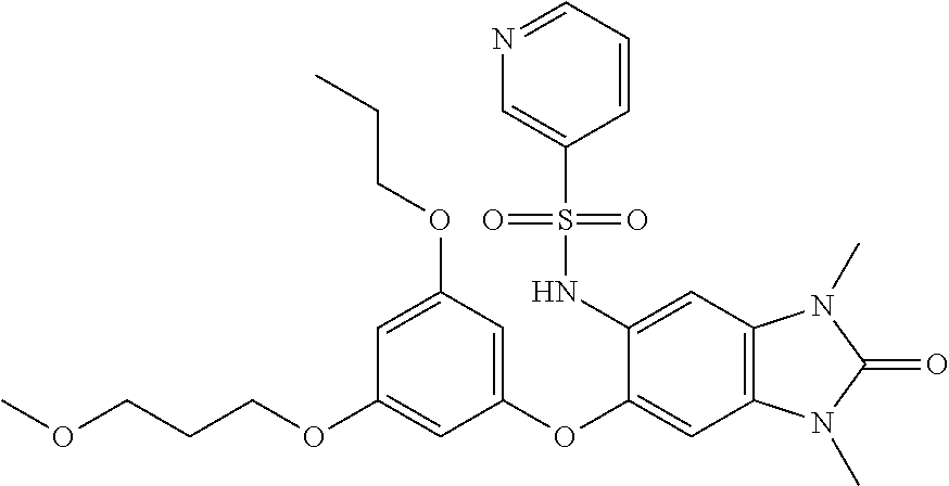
C(COC1=CC(OC2=CC3=C(C=C2NS(C2=CN=CC=C2)(=O)=O)N(C)C(=O)N3C)=CC(OCCC)=C1)COC
